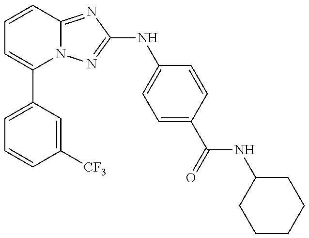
C1=C(C2=CC=CC3=NC(NC4=CC=C(C(=O)NC5CCCCC5)C=C4)=NN23)C=C([CF3])C=C1
